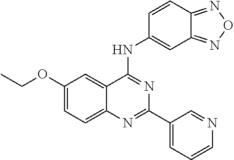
C(OC1=CC=C2C(=C1)C(NC1=CC3=NON=C3C=C1)=NC(C1=CC=CN=C1)=N2)C
